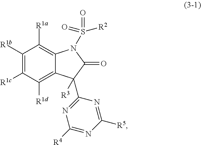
C1([R1b])=C([R1c])C([R1d])=C2C(=C1[R1a])N(S(=O)(=O)[R2])C(=O)C2(C1=NC([R4])=NC([R5])=N1)[R3]
